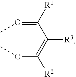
O(=C([R1])C(=C([R2])OC)[R3])C
